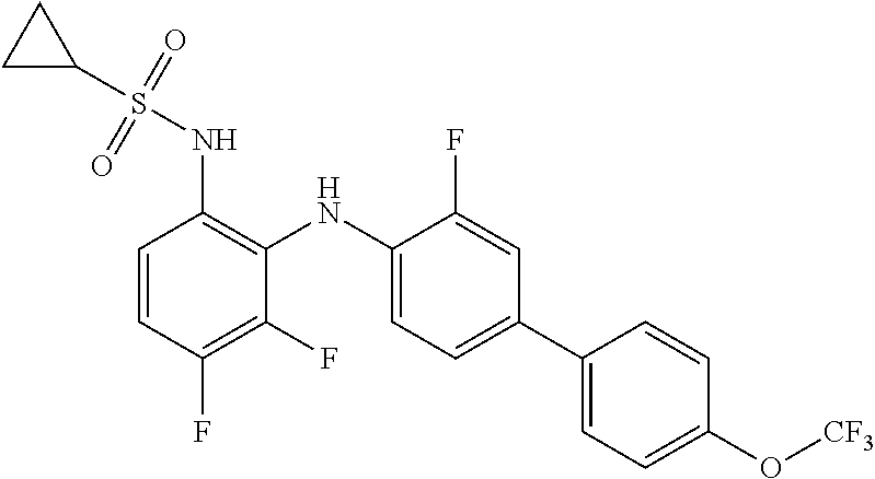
C1=CC(F)=C(F)C(NC2=CC=C(C3=CC=C(O[CF3])C=C3)C=C2F)=C1NS(C1CC1)(=O)=O
